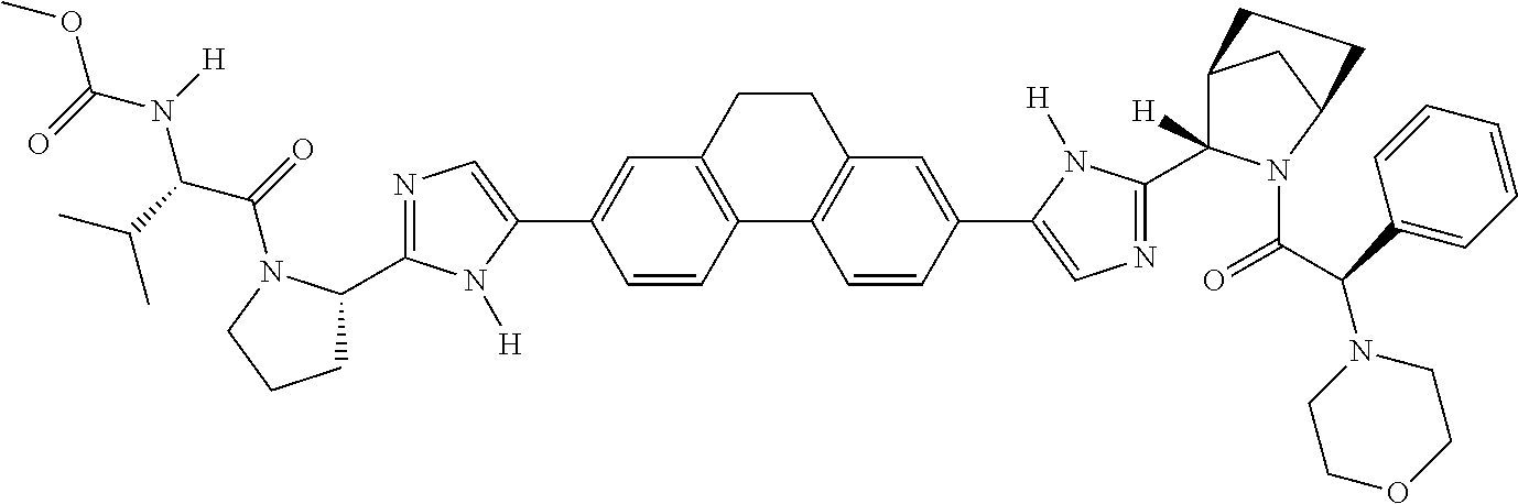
C1=CC2=C(C=C1C1=CN=C(C3CCCN3C(=O)C(C(C)C)N([H])C(=O)OC)N1[H])CCC1=C2C=CC(C2=CN=C(C3([H])C4CC(N3C(C(C3=CC=CC=C3)N3CCOCC3)=O)CC4)N2[H])=C1
